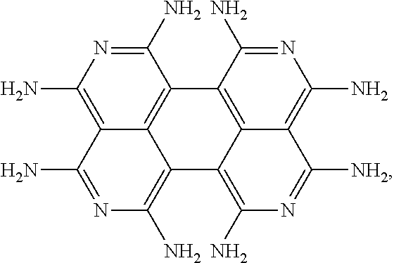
C1(N)=NC(N)=C2C3=C1C1=C4C(=C(N)N=C([NH2])C4=C(N)N=C1N)C3=C(N)N=C2N
